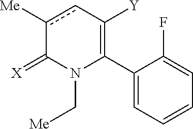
C1(C2=C([Y])cc([Me])C(=[X])N2C[Me])=CC=CC=C1F
